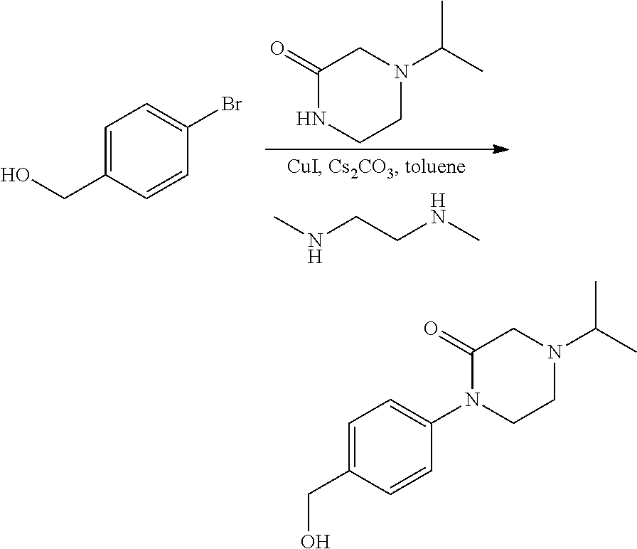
C(CNC)NC.C1(=O)NCCN(C(C)C)C1.C1=C(CO)C=CC(Br)=C1.C1(=O)N(C2=CC=C(CO)C=C2)CCN(C(C)C)C1
